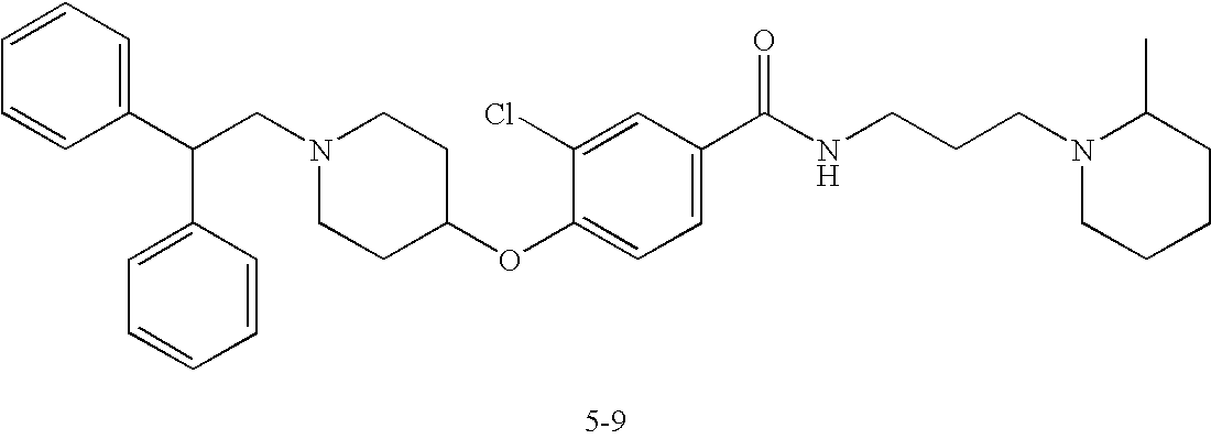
C1=CC=C(C(CN2CCC(OC3=CC=C(C(NCCCN4CCCCC4C)=O)C=C3Cl)CC2)C2=CC=CC=C2)C=C1
